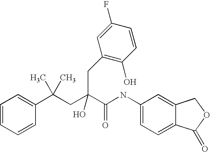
C1=CC=CC(C(CC(C(NC2=CC=C3C(=C2)COC3=O)=O)(O)CC2=C(O)C=CC(F)=C2)(C)C)=C1
